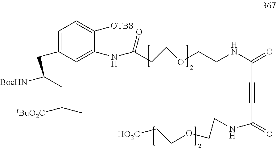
C1(NC(=O)CCOCCNC(C#CC(=O)NCCOCC[HO2C])=O)=CC(CC([BocHN])CC([tBuO2C])C)=CC=C1[OTBS]
